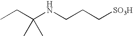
CCC(NCCC[SO3H])(C)C
